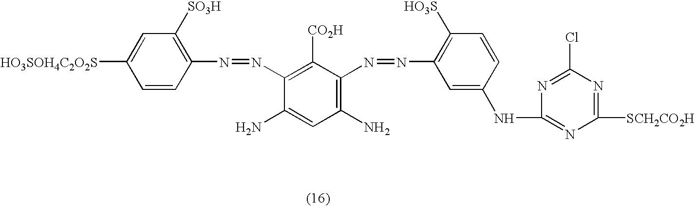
C1=C([HO3SOH4C2O2S])C=CC(N=NC2=C([CO2H])C(N=NC3=C([HO3S])C=CC(NC4=NC([SCH2CO2H])=NC(Cl)=N4)=C3)=C(N)C=C2N)=C1[SO3H]
